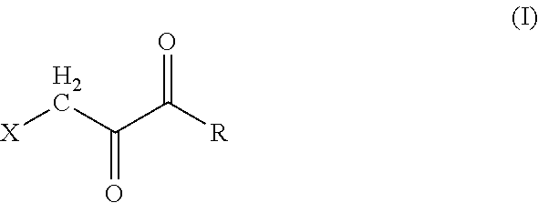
O=C([R])C(C[X])=O
